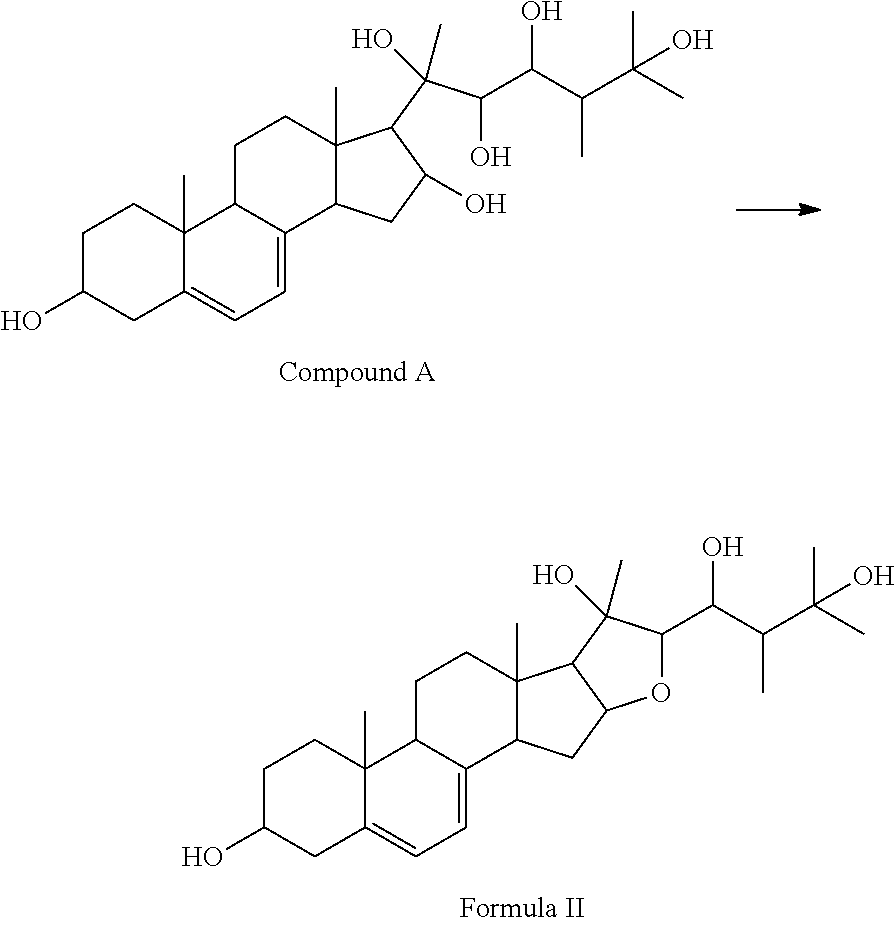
C1C(O)CC2=CC=C3C(C2(C)C1)CCC1(C)C3CC(O)C1C(C(O)C(C(C(C)(C)O)C)O)(O)C.C1C(O)CC2=CC=C3C(C2(C)C1)CCC1(C)C3CC2C1C(O)(C)C(C(C(C(C)(C)O)C)O)O2
